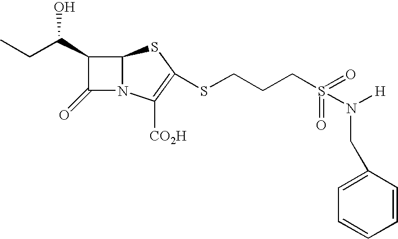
C1(C(CC)O)C(=O)N2C1SC(SCCCS(=O)(=O)N([H])CC1=CC=CC=C1)=C2[CO2H]
